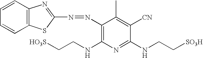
C12=C(C=CC=C1)N=C(N=NC1=C(NCC[HO3S])N=C(NCC[SO3H])C([CN])=C1C)S2
